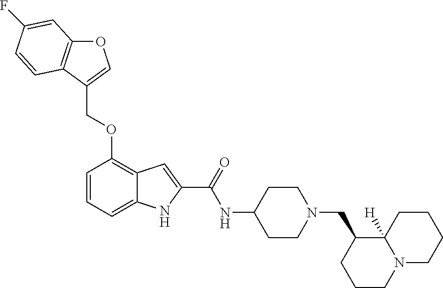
O1C2=C(C(COC3=C4C(=CC=C3)NC(C(=O)NC3CCN(CC5CCCN6C5([H])CCCC6)CC3)=C4)=C1)C=CC(F)=C2
